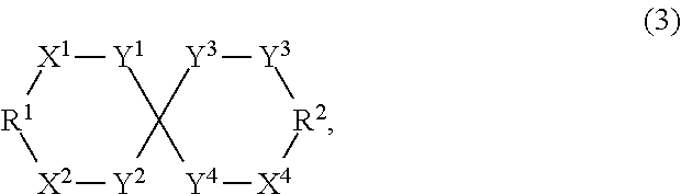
[X2]1[Y2]C2([Y1][X1][R1]1)[Y4][X4][R2][Y3][Y3]2
